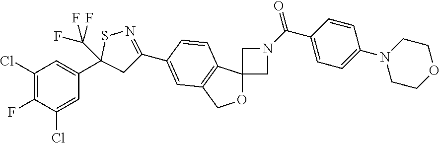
C1(Cl)=C(F)C(Cl)=CC(C2(C(F)(F)F)CC(C3=CC4=C(C5(OC4)CN(C(C4=CC=C(N6CCOCC6)C=C4)=O)C5)C=C3)=NS2)=C1
